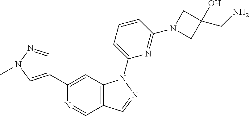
N1=CC2=C(C=C1C1=CN(C)N=C1)N(C1=CC=CC(N3CC(O)(CN)C3)=N1)N=C2
